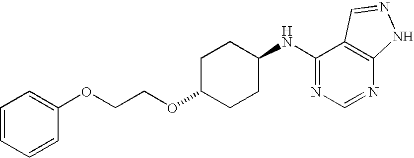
C(COC1CCC(NC2=NC=NC3=C2C=NN3)CC1)OC1=CC=CC=C1
